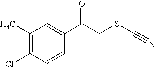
C1(C)=C(Cl)C=CC(C(CSC#N)=O)=C1
